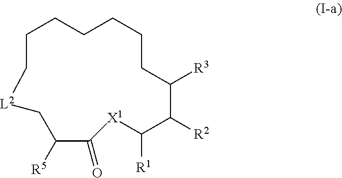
C1CCCCCC([R3])C([R2])C([R1])[X1]C(=O)C([R5])C[L2]C1
